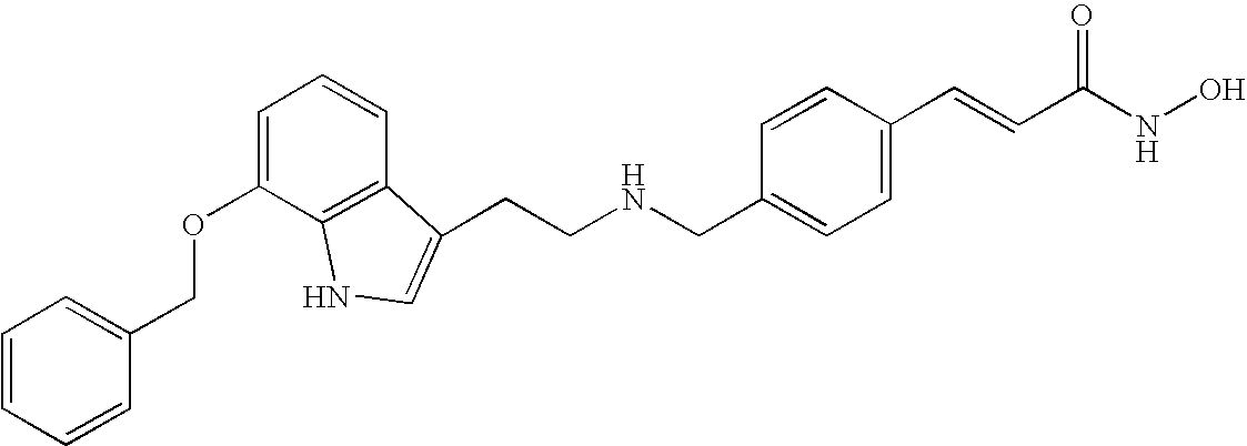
C1=C(OCC2=CC=CC=C2)C2=C(C=C1)C(CCNCC1=CC=C(C=CC(NO)=O)C=C1)=CN2
